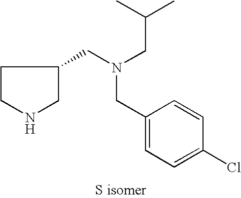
C1(CN(CC2CCNC2)CC(C)C)=CC=C(Cl)C=C1
